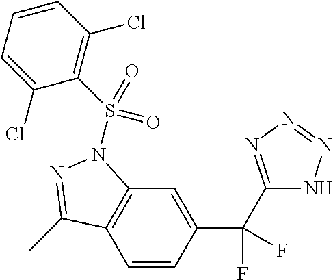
C1=CC(C(F)(C2=NN=NN2)F)=CC2=C1C(C)=NN2S(C1=C(Cl)C=CC=C1Cl)(=O)=O
